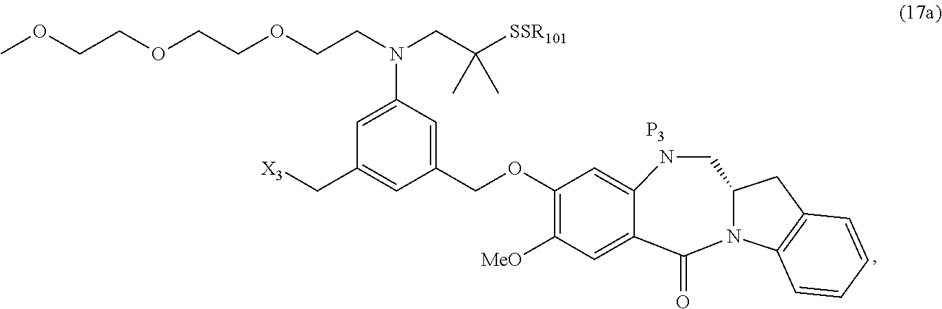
[X3]CC1=CC(COC2=C([MeO])C=C3C(=C2)NCC2N(C3=O)C3=C(C2)C=CC=C3)=CC(N(CC([SSR101])(C)C)CCOCCOCCOC)=C1.[P3]
